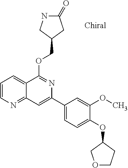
O(C1=NC(C2=CC=C(OC3COCC3)C(OC)=C2)=CC2=NC=CC=C12)CC1CC(=O)NC1
